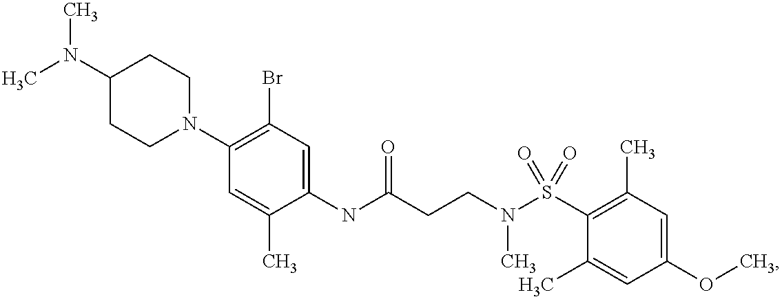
C1(NC(CCN(S(C2=C(C)C=C(OC)C=C2C)(=O)=O)C)=O)=CC(Br)=C(N2CCC(N(C)C)CC2)C=C1C
